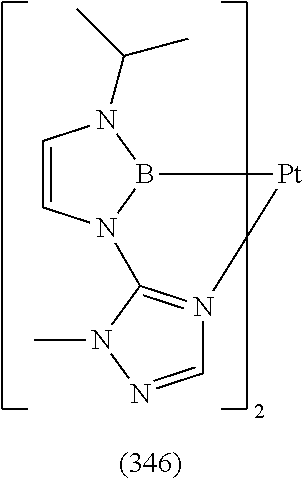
C1=CN2B(N1C(C)C)[Pt]N1=C2N(C)N=C1
